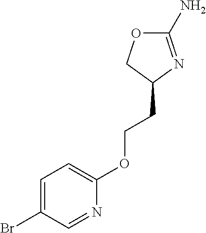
C1(N)=NC(CCOC2=CC=C(Br)C=N2)CO1
